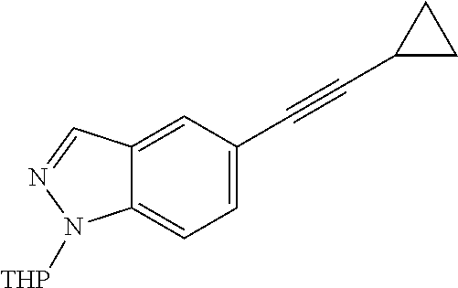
C12=CC(C#CC3CC3)=CC=C1N([THP])N=C2
